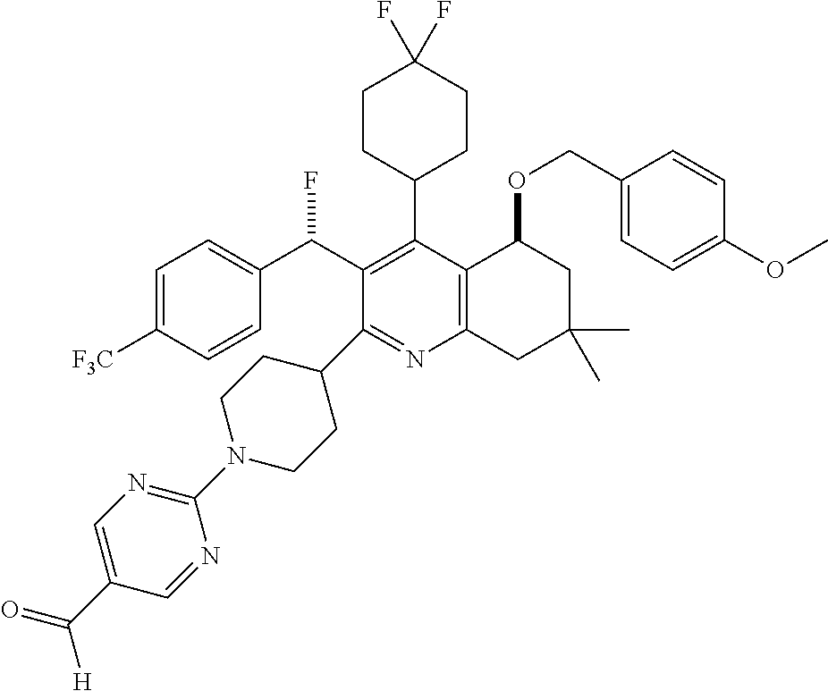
C1=C([F3C])C=CC(C(C2=C(C3CCC(F)(F)CC3)C3=C(N=C2C2CCN(C4=NC=C(C(=O)[H])C=N4)CC2)CC(C)(C)CC3OCC2=CC=C(OC)C=C2)F)=C1
